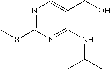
N1=C(SC)N=C(NC(C)C)C(CO)=C1
